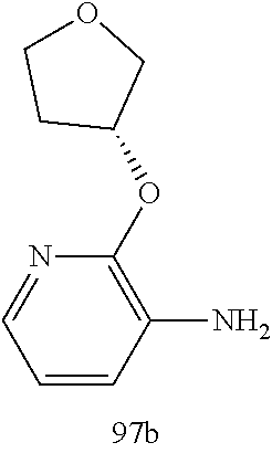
C1=CC(N)=C(OC2COCC2)N=C1
